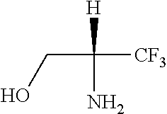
OCC([CF3])(N)[H]
